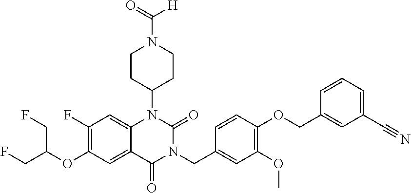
C12=CC(F)=C(OC(CF)CF)C=C1C(=O)N(CC1=CC(OC)=C(OCC3=CC(C#N)=CC=C3)C=C1)C(=O)N2C1CCN(C(=O)[H])CC1
